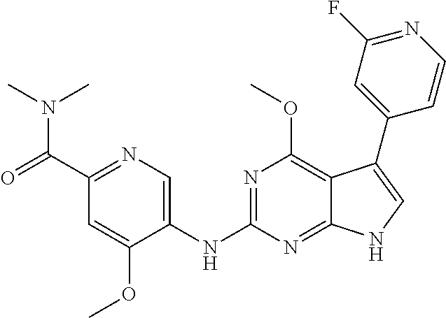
C1(C(=O)N(C)C)=NC=C(NC2=NC(OC)=C3C(=N2)NC=C3C2=CC(F)=NC=C2)C(OC)=C1
